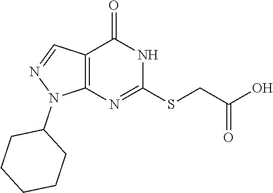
C12=C(N=C(SCC(O)=O)NC1=O)N(C1CCCCC1)N=C2
